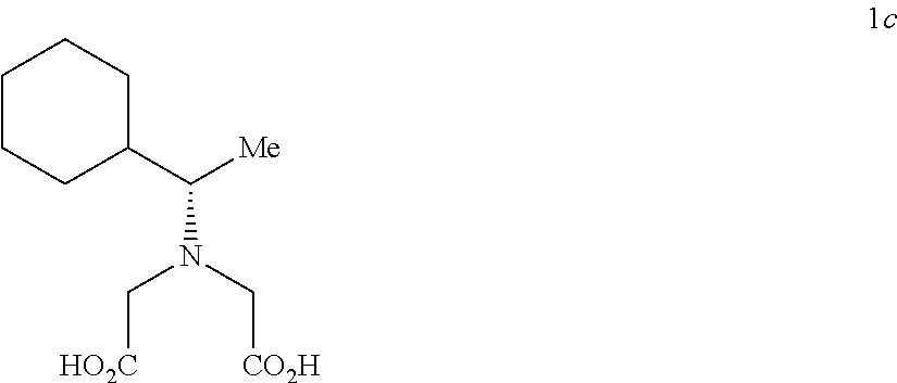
C1CCC(C([Me])N(C[HO2C])C[CO2H])CC1
